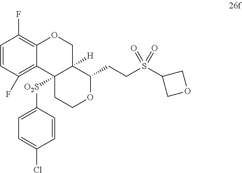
C1=CC(F)=C2C(=C1F)OCC1([H])C2([O2S]C2=CC=C(Cl)C=C2)CCOC1CCS(C1COC1)(=O)=O
